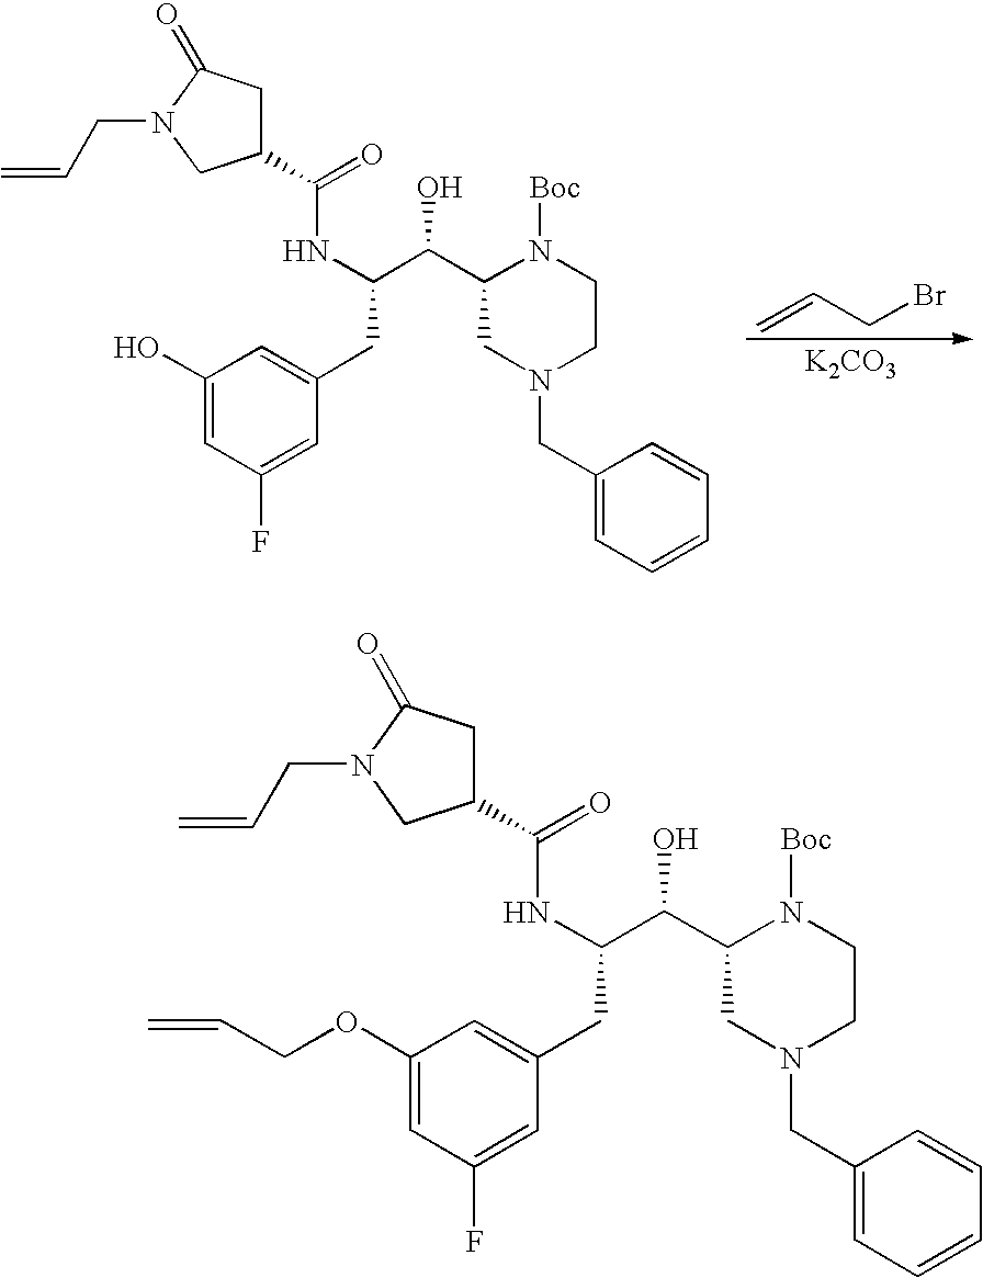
C1(O)=CC(F)=CC(CC(C(C2CN(CC3=CC=CC=C3)CCN2[Boc])O)NC(=O)C2CC(=O)N(CC=C)C2)=C1.C=CCBr.[K2CO3].C1(OCC=C)=CC(F)=CC(CC(C(C2CN(CC3=CC=CC=C3)CCN2[Boc])O)NC(=O)C2CC(=O)N(CC=C)C2)=C1
